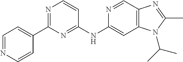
C1(C2=CC=NC=C2)=NC=CC(NC2=CC3=C(C=N2)N=C(C)N3C(C)C)=N1
